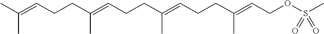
CC(=CCCC(=CCCC(=CCCC(=CCOS(C)(=O)=O)C)C)C)C
